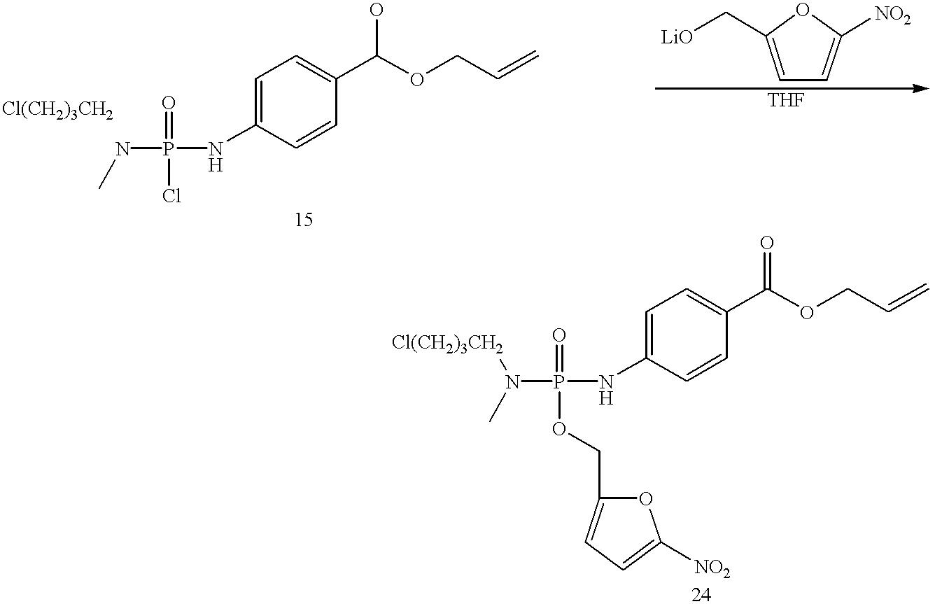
[Cl(CH2)3CH2].N(C)P(NC1=CC=C(C(OCC=C)O)C=C1)(=O)Cl.[LiO]CC1=CC=C([NO2])O1.[Cl(CH2)3CH2]N(C)P(NC1=CC=C(C(OCC=C)=O)C=C1)(=O)OCC1=CC=C([NO2])O1
